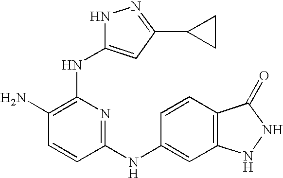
C1(N)=C(NC2=CC(C3CC3)=NN2)N=C(NC2=CC3=C(C=C2)C(=O)NN3)C=C1
